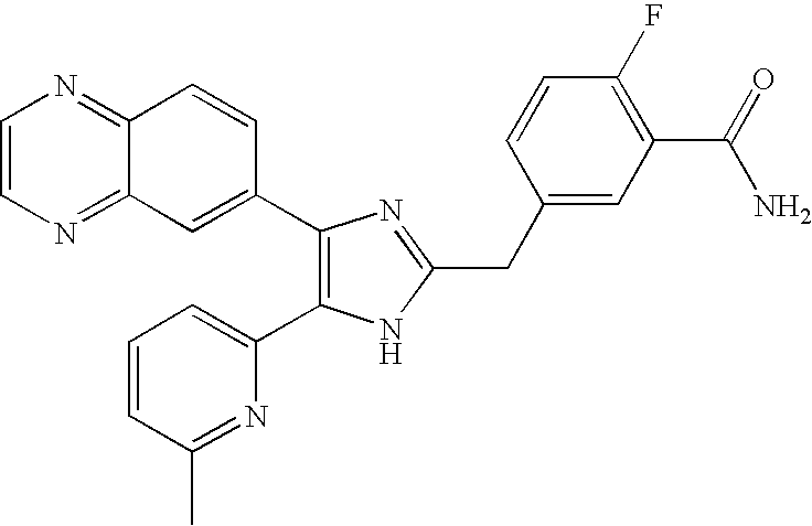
C1=CN=C2C(=N1)C=CC(C1=C(C3=CC=CC(C)=N3)NC(CC3=CC(C(=O)N)=C(F)C=C3)=N1)=C2
